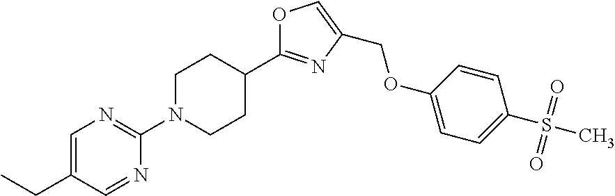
O1C(C2CCN(C3=NC=C(CC)C=N3)CC2)=NC(COC2=CC=C(S(C)(=O)=O)C=C2)=C1
